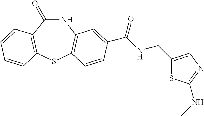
C1(=O)NC2=C(SC3=C1C=CC=C3)C=CC(C(NCC1=CN=C(NC)S1)=O)=C2
